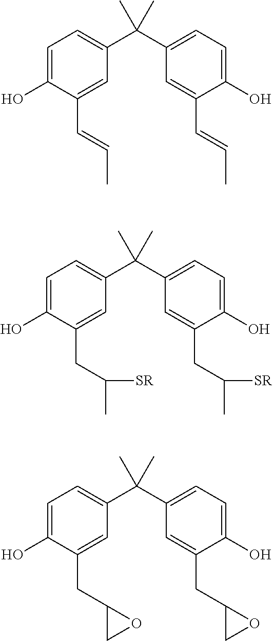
C1=C(O)C(C=CC)=CC(C(C)(C)C2=CC=C(O)C(C=CC)=C2)=C1.C1=C(O)C(CC(C)[SR])=CC(C(C)(C)C2=CC=C(O)C(CC(C)[SR])=C2)=C1.C1=C(O)C(CC2CO2)=CC(C(C)(C)C2=CC=C(O)C(CC3CO3)=C2)=C1
